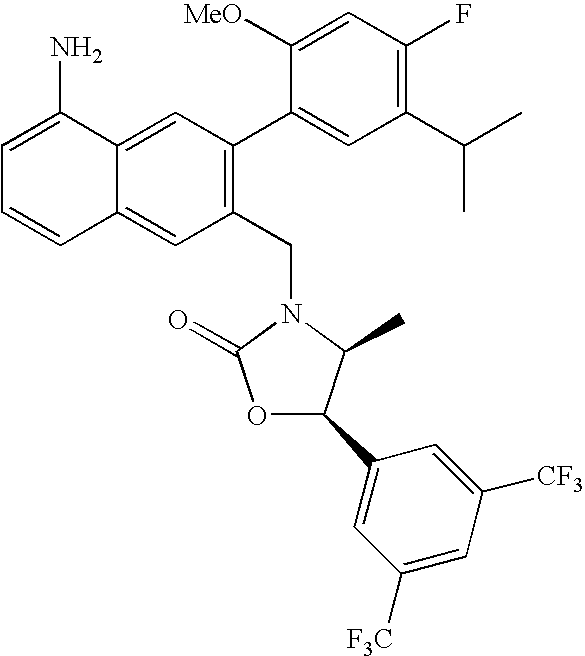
C12=CC(C3=CC(C(C)C)=C(F)C=C3[MeO])=C(CN3C(=O)OC(C4=CC([F3C])=CC([CF3])=C4)C3C)C=C1C=CC=C2N
